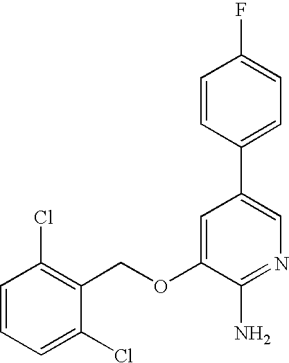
C1=CC=C(Cl)C(COC2=CC(C3=CC=C(F)C=C3)=CN=C2N)=C1Cl
